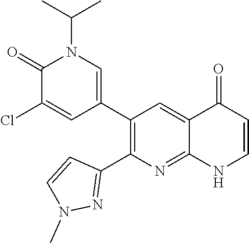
C1(=O)C(Cl)=CC(C2=C(C3=NN(C)C=C3)N=C3C(=C2)C(=O)C=CN3)=CN1C(C)C
